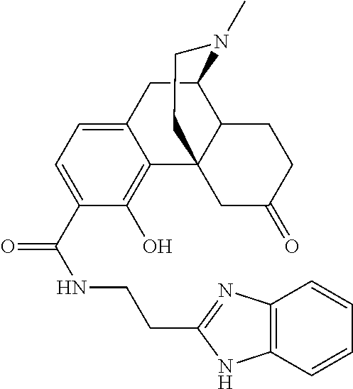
C12=CC=C(C(NCCC3=NC4=C(N3)C=CC=C4)=O)C(O)=C1C13C(C(C2)N(C)CC1)CCC(=O)C3
